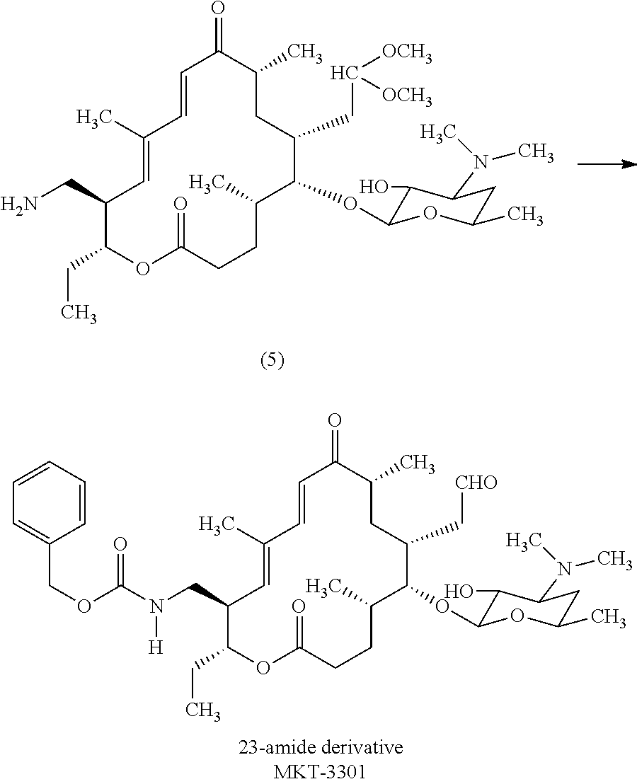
C1(CC)C(CN)C=C(C)C=CC(=O)C(C)CC(CC([OCH3])[OCH3])C(OC2C(O)C(N(C)C)CC(C)O2)C(C)CCC(=O)O1.C1(CC)C(CN(C(=O)OCC2=CC=CC=C2)[H])C=C(C)C=CC(=O)C(C)CC(C[CHO])C(OC2C(O)C(N(C)C)CC(C)O2)C(C)CCC(=O)O1
